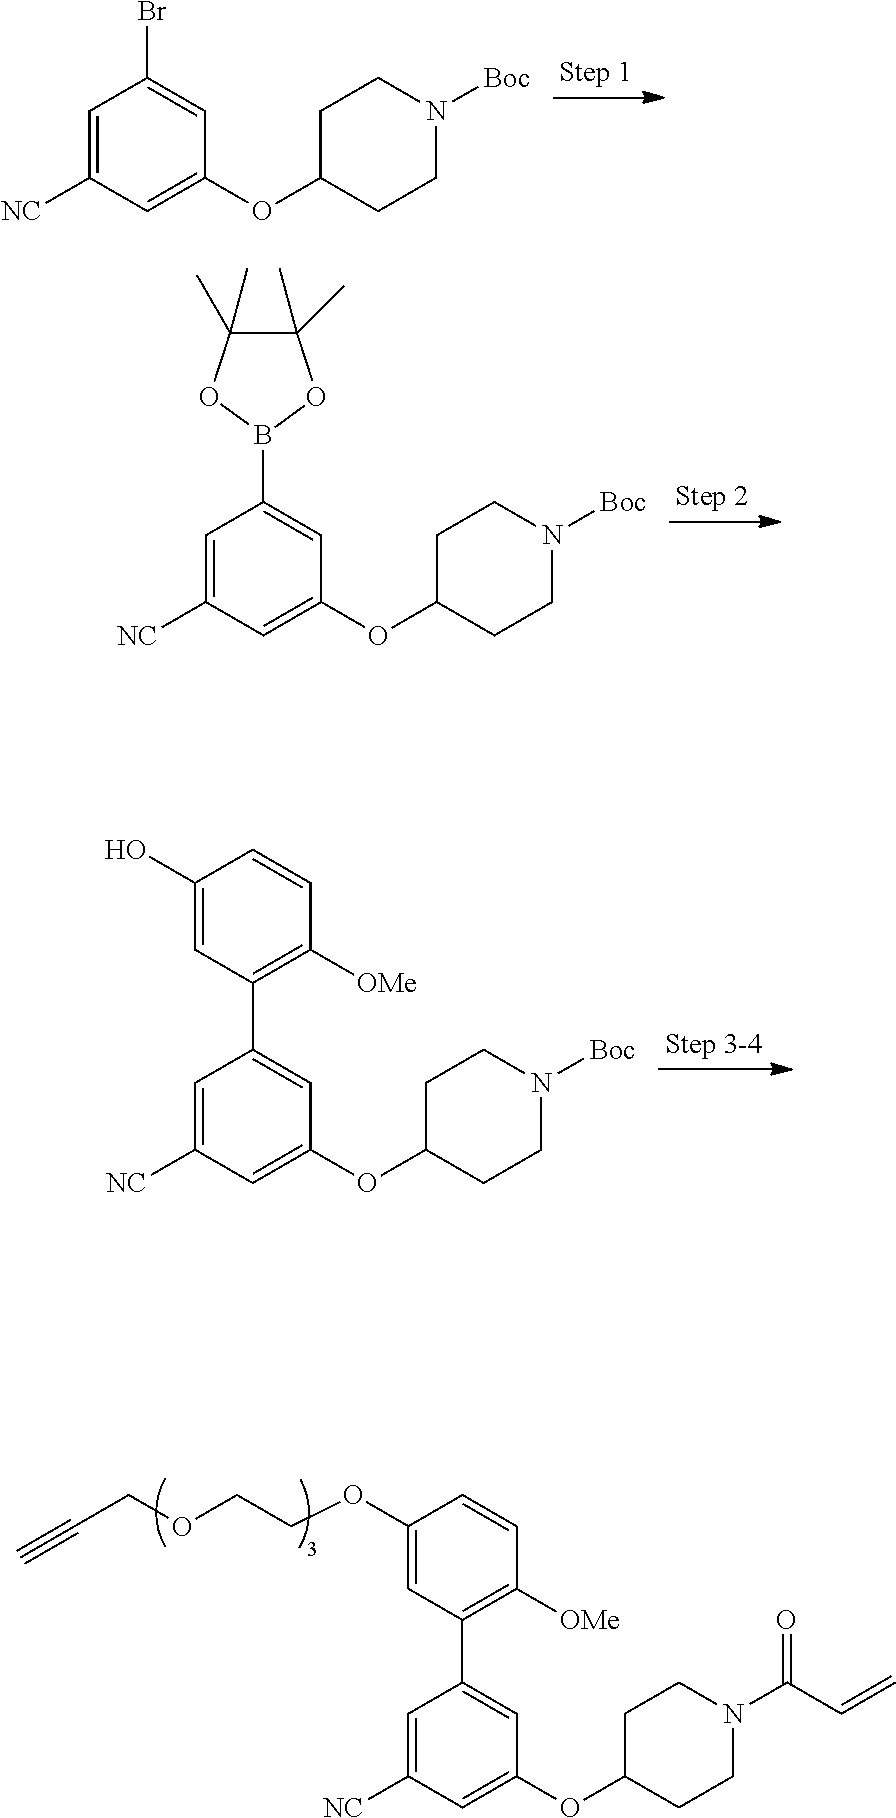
C1=C([NC])C=C(OC2CCN([Boc])CC2)C=C1Br.C1=C([NC])C=C(OC2CCN([Boc])CC2)C=C1B1OC(C)(C)C(C)(C)O1.C1=C([NC])C=C(OC2CCN([Boc])CC2)C=C1C1=C([OMe])C=CC(O)=C1.C1=C([NC])C=C(OC2CCN(C(=O)C=C)CC2)C=C1C1=C([OMe])C=CC(OCCOCC#C)=C1
